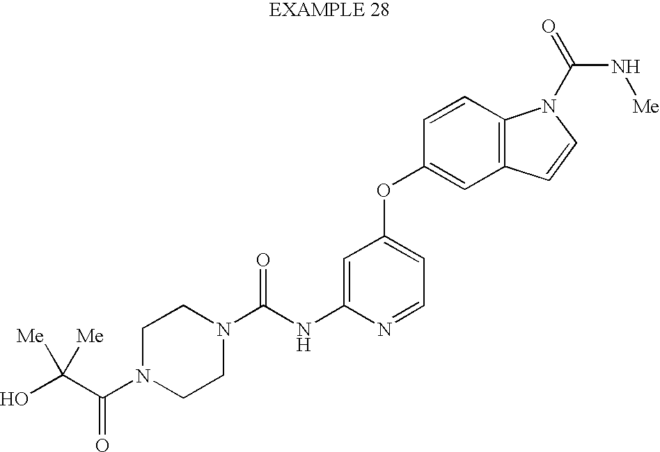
N1(C(NC2=CC(OC3=CC4=C(C=C3)N(C(=O)N[Me])C=C4)=CC=N2)=O)CCN(C(C(O)([Me])[Me])=O)CC1
